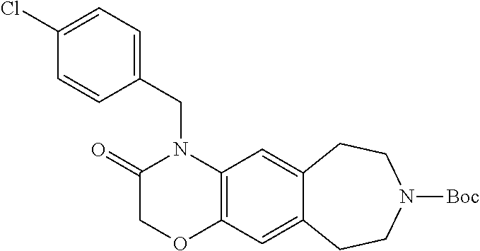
C1(CN2C(=O)COC3=C2C=C2C(=C3)CCN([Boc])CC2)=CC=C(Cl)C=C1
